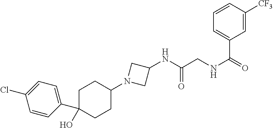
C1=CC(C2(O)CCC(N3CC(NC(=O)CNC(=O)C4=CC=CC([CF3])=C4)C3)CC2)=CC=C1Cl
